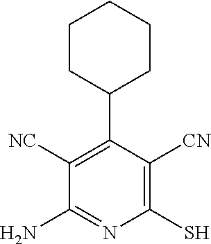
C1CC(C2=C([NC])C(N)=NC(S)=C2[CN])CCC1
